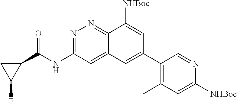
N1=C(NC(C2CC2F)=O)C=C2C(=N1)C([NHBoc])=CC(C1=C(C)C=C([NHBoc])N=C1)=C2
